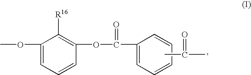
C1(OC)=CC=CC(OC(C2=CC=CC=C2)=O)=C1[R16].CC(=O)C
